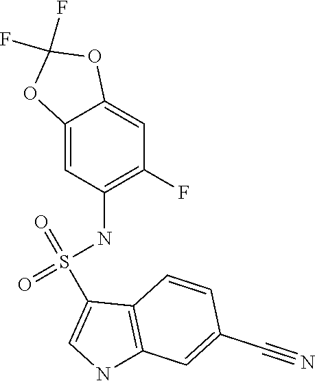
C12=CC(NS(=O)(=O)C3=CNC4=C3C=CC(C#N)=C4)=C(F)C=C1OC(F)(F)O2
